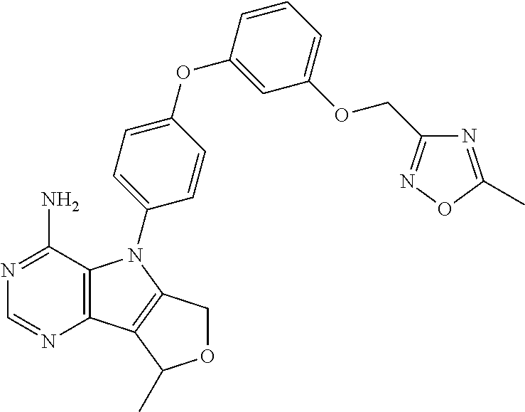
C12=C(C(N)=NC=N1)N(C1=CC=C(OC3=CC(OCC4=NOC(C)=N4)=CC=C3)C=C1)C1=C2C(C)OC1
